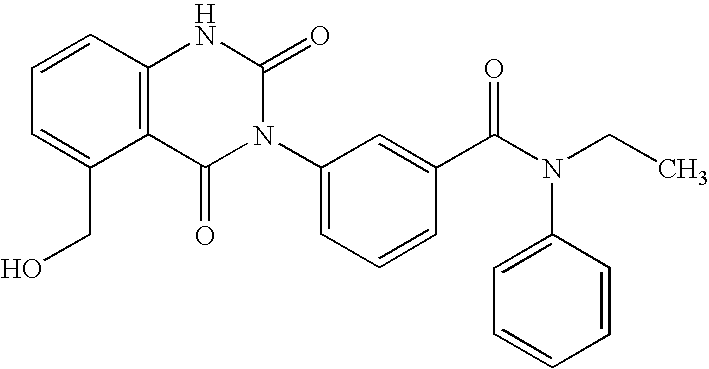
C12=C(C=CC=C1CO)NC(=O)N(C1=CC=CC(C(N(CC)C3=CC=CC=C3)=O)=C1)C2=O
